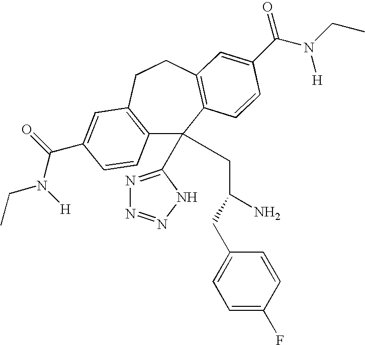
C12=C(CCC3=C(C1(C1=NN=NN1)CC(N)CC1=CC=C(F)C=C1)C=CC(C(N(CC)[H])=O)=C3)C=C(C(=O)N([H])CC)C=C2
